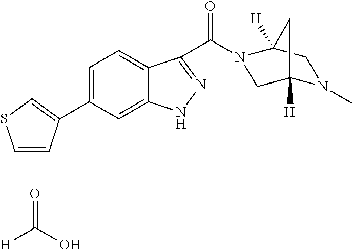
[H]C(=O)O.C1=C(C2=CSC=C2)C=C2C(=C1)C(C(=O)N1CC3([H])N(C)CC1([H])C3)=NN2
